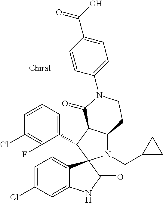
C1(C2C3C(N(CC4CC4)C24C2=CC=C(Cl)C=C2NC4=O)CCN(C2=CC=C(C(=O)O)C=C2)C3=O)=CC=CC(Cl)=C1F
